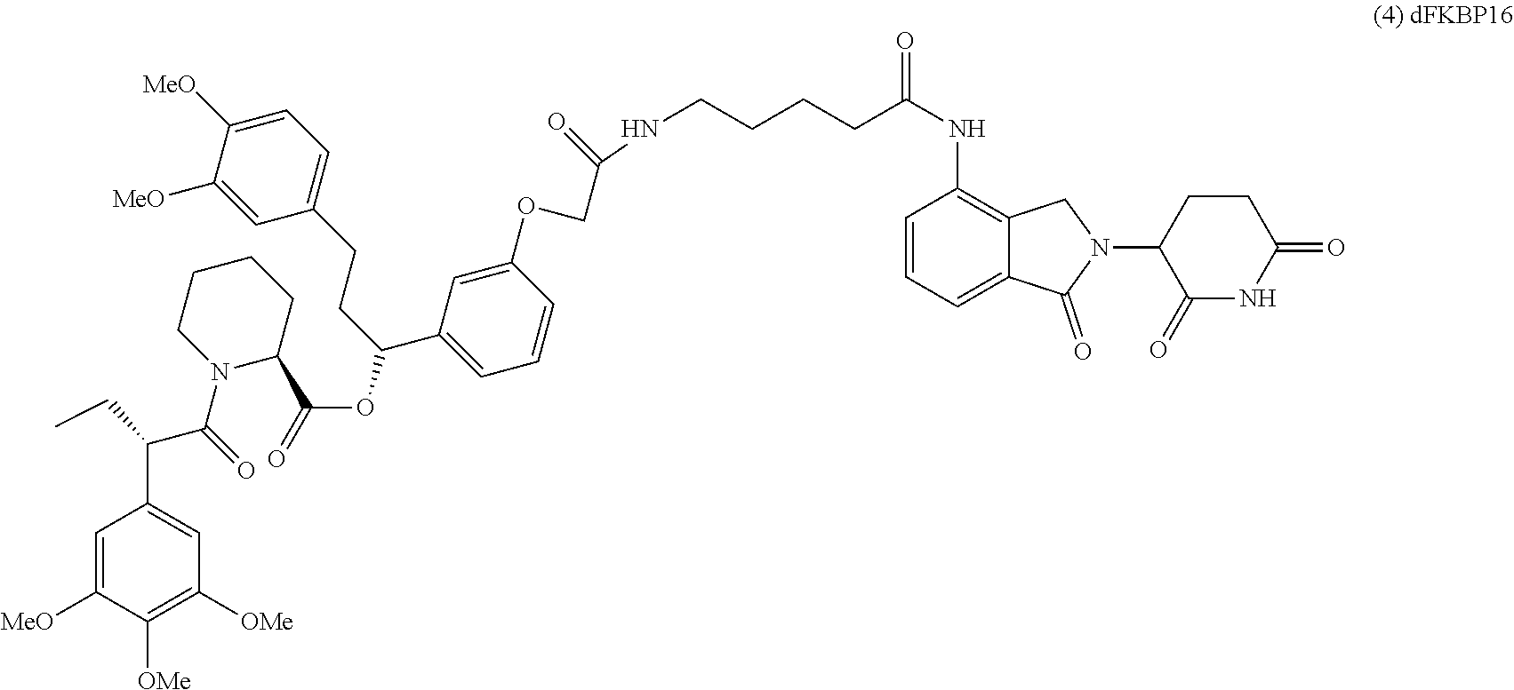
C(=O)(COC1=CC(C(CCC2=CC=C([MeO])C([MeO])=C2)OC(C2CCCCN2C(C(CC)C2=CC([OMe])=C([OMe])C([MeO])=C2)=O)=O)=CC=C1)NCCCCC(NC1=C2C(=CC=C1)C(=O)N(C1C(=O)NC(=O)CC1)C2)=O
